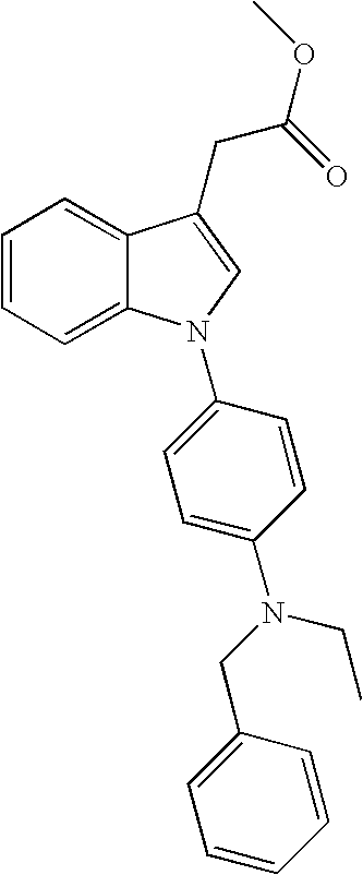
C1=CC=C2C(=C1)C(CC(OC)=O)=CN2C1=CC=C(N(CC2=CC=CC=C2)CC)C=C1
